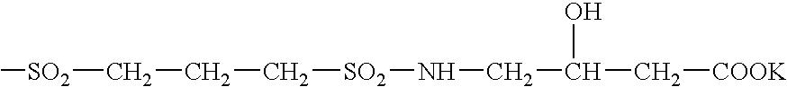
C(CC[SO2]NCC(O)C[COOK])[SO2]C
